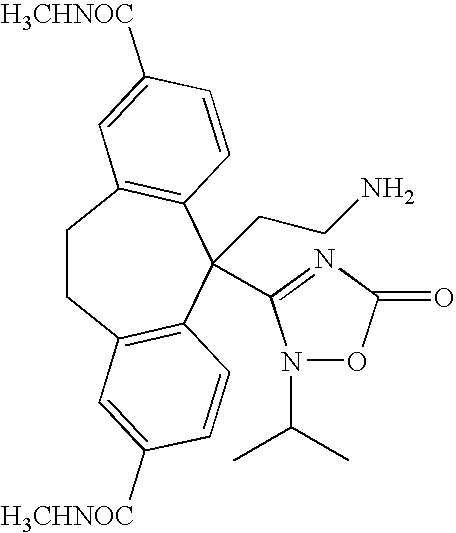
C1CC2=C(C(CCN)(C3=NC(=O)ON3C(C)C)C3=C1C=C([H3CHNOC])C=C3)C=CC([H3CHNOC])=C2
